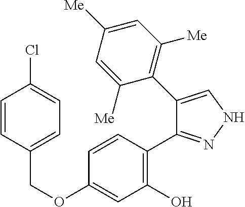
C(OC1=CC(O)=C(C2=NNC=C2C2=C([Me])C=C([Me])C=C2[Me])C=C1)C1=CC=C(Cl)C=C1
